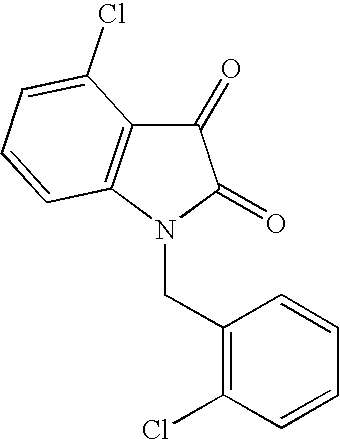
C1(CN2C(=O)C(=O)C3=C2C=CC=C3Cl)=C(Cl)C=CC=C1
